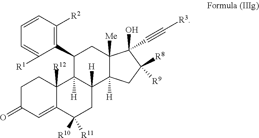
C1C(=O)C=C2C([R12])(C1)C1([H])C([H])(CC2([R10])[R11])C2([H])C([Me])(CC1C1=C([R2])C=CC=C1[R1])C(C#C[R3])(O)C([R9])([R8])C2
